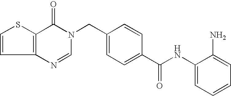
C1(NC(C2=CC=C(CN3C(=O)C4=C(N=C3)C=CS4)C=C2)=O)=CC=CC=C1N
